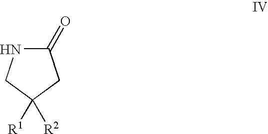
C1(=O)NCC([R1])([R2])C1
